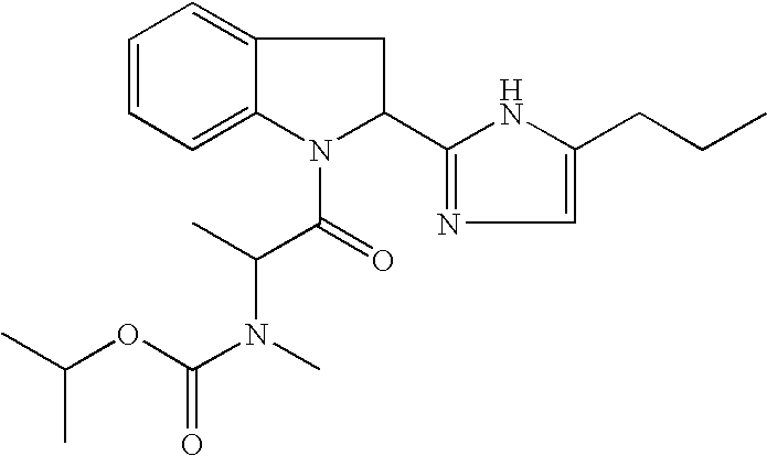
C1=CC=C2C(=C1)CC(C1=NC=C(CCC)N1)N2C(=O)C(C)N(C)C(OC(C)C)=O
